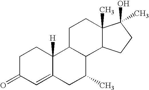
C1C(=O)C=C2C([H])(C1)C1C(C(C)C2)C2C(C)(CC1)C(O)(C)CC2
